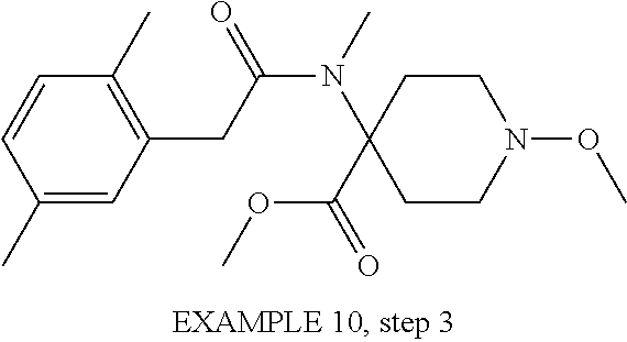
C1(C)=CC(CC(N(C)C2(C(=O)OC)CCN(OC)CC2)=O)=C(C)C=C1
